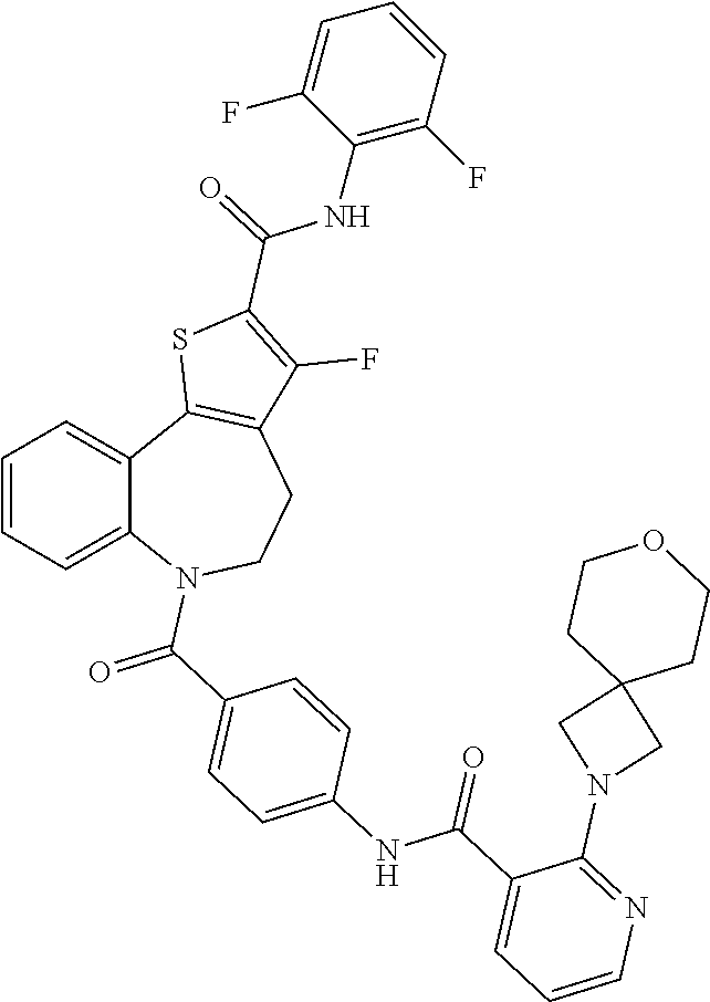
C1=CC=C2C(=C1)C1=C(CCN2C(C2=CC=C(NC(C3=CC=CN=C3N3CC4(C3)CCOCC4)=O)C=C2)=O)C(F)=C(C(=O)NC2=C(F)C=CC=C2F)S1
